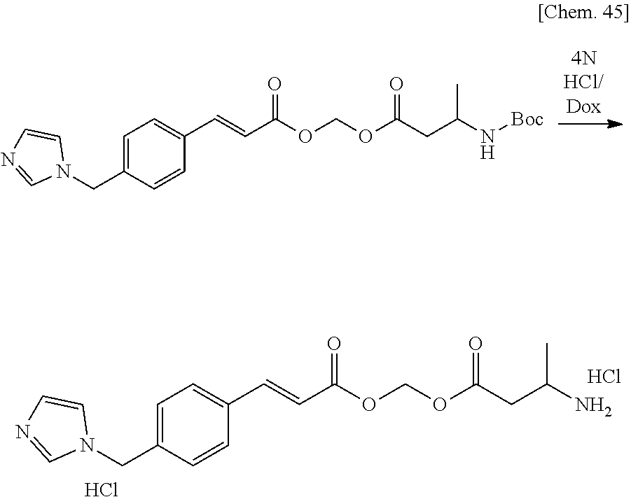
C1=C(CN2C=CN=C2)C=CC(C=CC(OCOC(CC(N[Boc])C)=O)=O)=C1.C1=C(CN2C=CN=C2)C=CC(C=CC(OCOC(CC(N)C)=O)=O)=C1.Cl.Cl
